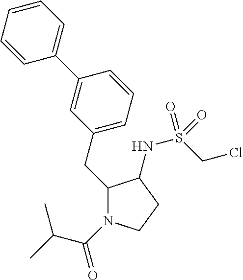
C(C1N(C(C(C)C)=O)CCC1NS(CCl)(=O)=O)C1=CC=CC(C2=CC=CC=C2)=C1
